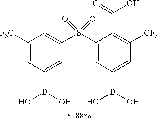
C1(S(C2=CC([F3C])=CC(B(O)O)=C2)(=O)=O)=CC(B(O)O)=CC([CF3])=C1C(=O)O
